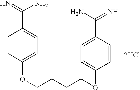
C1=CC(OCCCCOC2=CC=C(C(N)=N)C=C2)=CC=C1C(=N)N.[2HCl]
